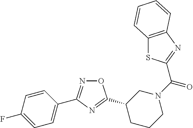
O1N=C(C2=CC=C(F)C=C2)N=C1C1CCCN(C(=O)C2=NC3=C(S2)C=CC=C3)C1
